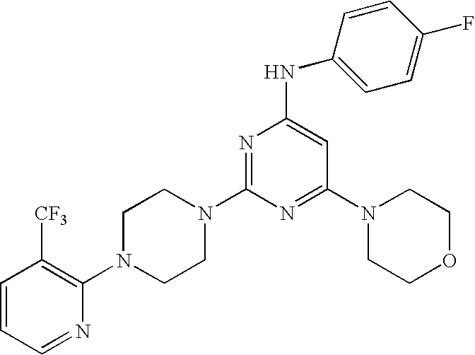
C1=CC=NC(N2CCN(C3=NC(NC4=CC=C(F)C=C4)=CC(N4CCOCC4)=N3)CC2)=C1[CF3]
